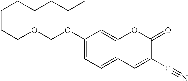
C(OC1=CC=C2C(=C1)OC(=O)C(C#N)=C2)OCCCCCCCC
